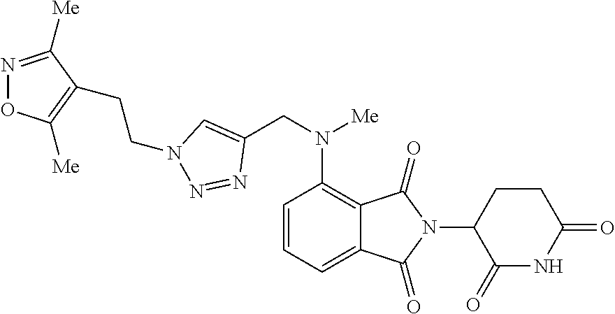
C12=CC=CC(N(CC3=CN(CCC4=C([Me])ON=C4[Me])N=N3)[Me])=C1C(=O)N(C1C(=O)NC(=O)CC1)C2=O
